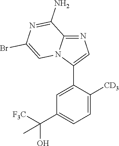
C1=C(C2=CN=C3N2C=C(Br)N=C3N)C([CD3])=CC=C1C([F3C])(O)C
